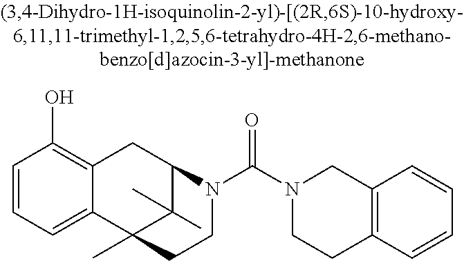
C1=CC=C2C(=C1O)CC1C(C)(C)C2(C)CCN1C(N1CCC2=C(C1)C=CC=C2)=O
